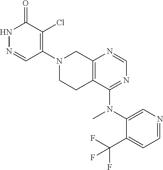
C12=C(N=CN=C1N(C1=CN=CC=C1C(F)(F)F)C)CN(C1=C(Cl)C(=O)NN=C1)CC2
